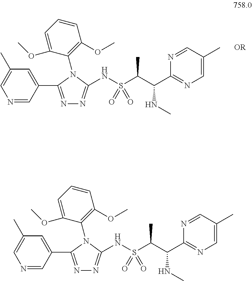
N1(C2=C(OC)C=CC=C2OC)C(C2=CC(C)=CN=C2)=NN=C1NS(C(C(C1=NC=C(C)C=N1)NC)C)(=O)=O.N1(C2=C(OC)C=CC=C2OC)C(C2=CC(C)=CN=C2)=NN=C1NS(C(C(C1=NC=C(C)C=N1)NC)C)(=O)=O
